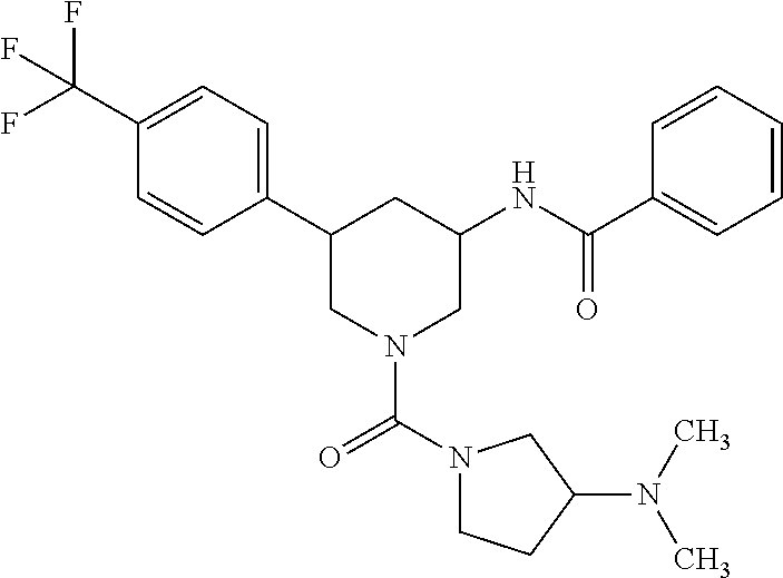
C1(C(F)(F)F)=CC=C(C2CN(C(N3CCC(N(C)C)C3)=O)CC(NC(C3=CC=CC=C3)=O)C2)C=C1
